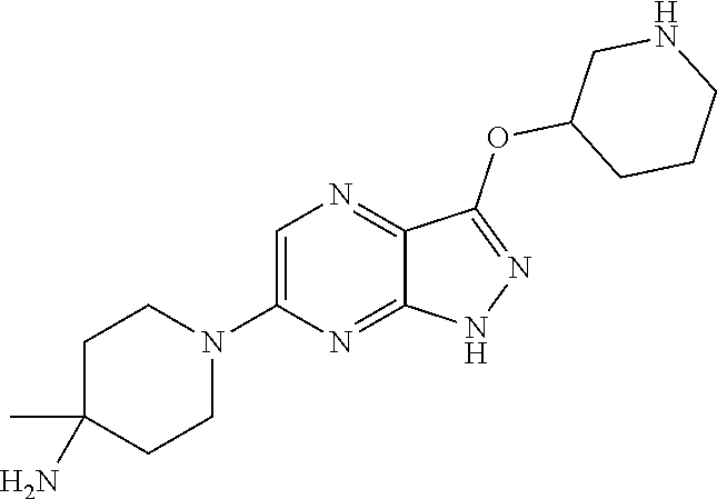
C1=C(N2CCC(C)(N)CC2)N=C2C(=N1)C(OC1CCCNC1)=NN2
